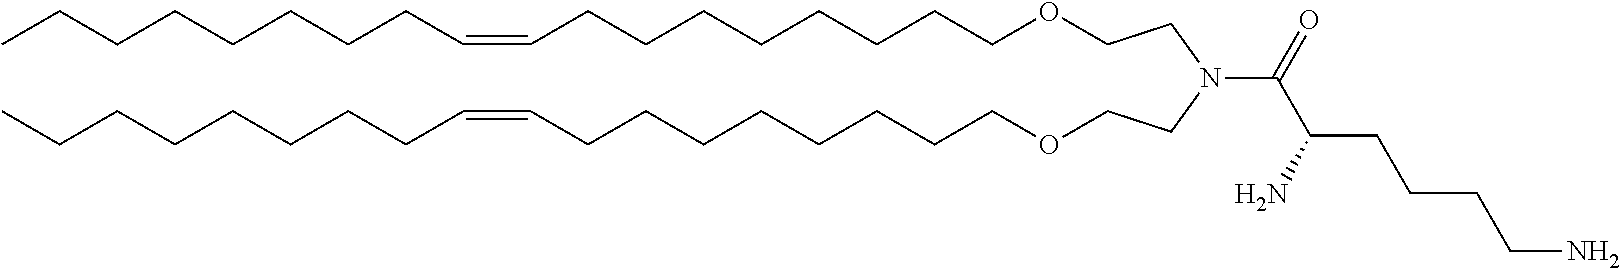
O(CCCCCCCCC=CCCCCCCCC)CCN(CCOCCCCCCCCC=CCCCCCCCC)C(C(CCCCN)N)=O
